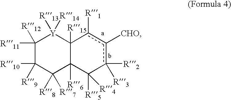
C1([R11])([R12])C([R10])([R9])C([R8])([R7])C2([R6])C([R15])([Y]1([R13])[R14])c([R1])c([CHO])c([R2])([R3])C2([R5])[R4]
